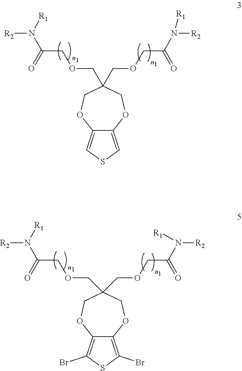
C12=C(Br)SC(Br)=C1OCC(COCC(=O)N([R2])[R1])(COCC(=O)N([R2])[R1])CO2.C12=CSC=C1OCC(COCC(=O)N([R2])[R1])(COCC(=O)N([R2])[R1])CO2
